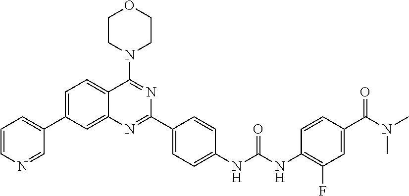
C1=C(C2=CC=CN=C2)C=C2C(=C1)C(N1CCOCC1)=NC(C1=CC=C(NC(NC3=C(F)C=C(C(N(C)C)=O)C=C3)=O)C=C1)=N2
